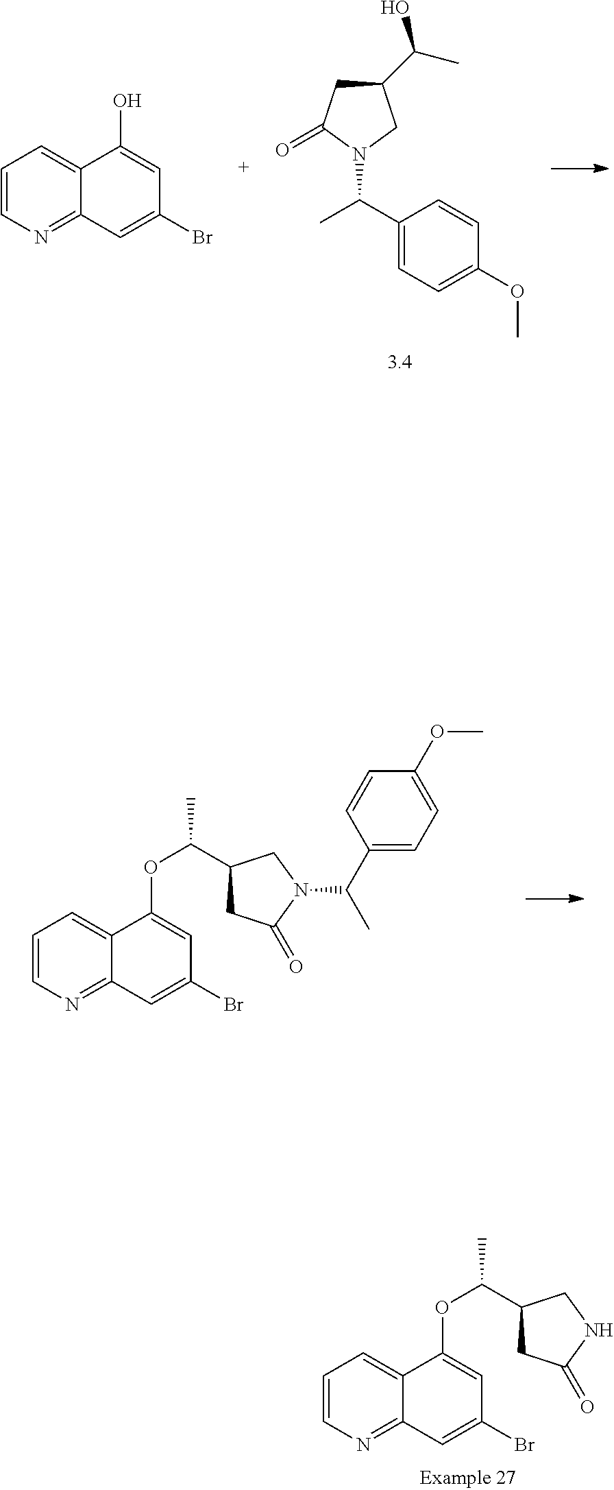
C1=CN=C2C(=C1)C(OC(C1CC(=O)N(C(C)C3=CC=C(OC)C=C3)C1)C)=CC(Br)=C2.C1=CN=C2C(=C1)C(O)=CC(Br)=C2.C1(C(C)O)CC(=O)N(C(C)C2=CC=C(OC)C=C2)C1.C1=CN=C2C(=C1)C(OC(C1CC(=O)NC1)C)=CC(Br)=C2
